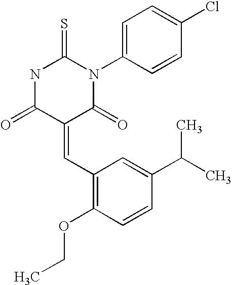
N1C(=O)C(=CC2=C(OCC)C=CC(C(C)C)=C2)C(=O)N(C2=CC=C(Cl)C=C2)C1=S
